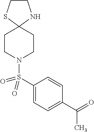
C1CSC2(N1)CCN(S(C1=CC=C(C(C)=O)C=C1)(=O)=O)CC2
